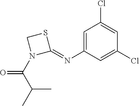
C1=C(N=C2SCN2C(C(C)C)=O)C=C(Cl)C=C1Cl
